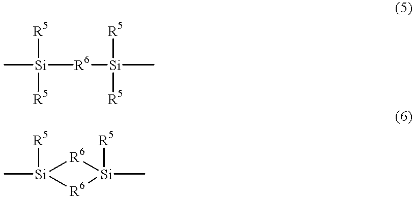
C[Si]([R6][Si]([R5])([R5])C)([R5])[R5].C[Si]1([R5])[R6][Si]([R5])(C)[R6]1
